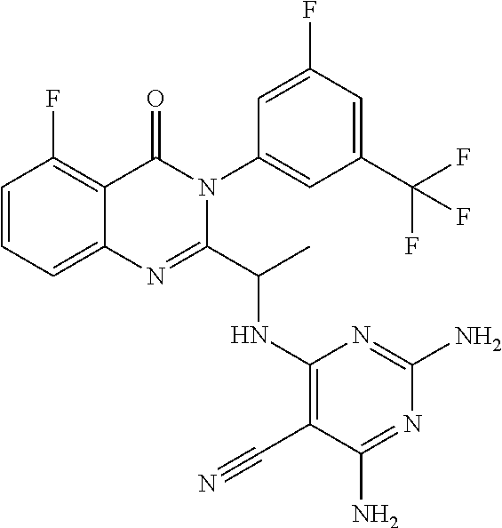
C1=CC=C2C(=C1F)C(=O)N(C1=CC(C(F)(F)F)=CC(F)=C1)C(C(C)NC1=C(C#N)C(N)=NC(N)=N1)=N2
